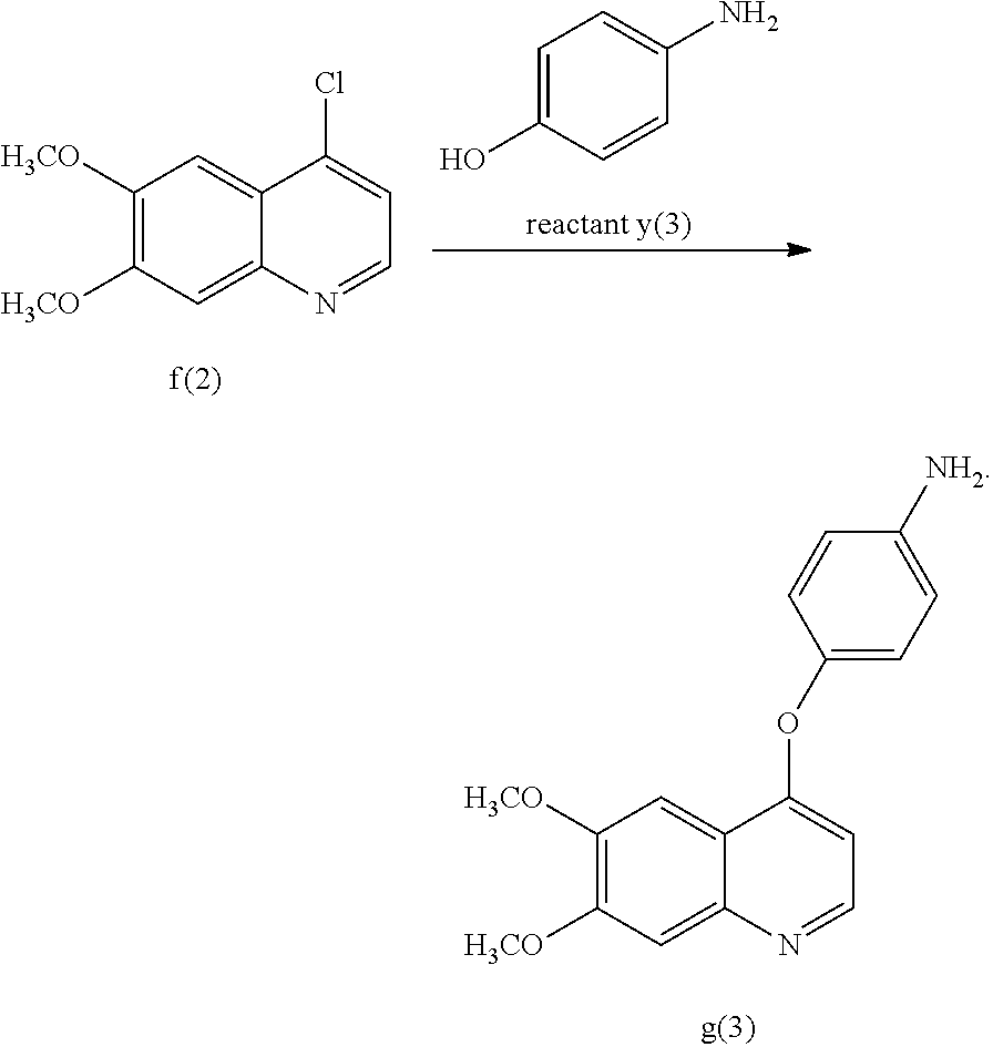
C1([H3CO])=C([H3CO])C=C2C(=C1)C(Cl)=CC=N2.C1=C(O)C=CC(N)=C1.C1([H3CO])=C([H3CO])C=C2C(=C1)C(OC1=CC=C([NH2])C=C1)=CC=N2
